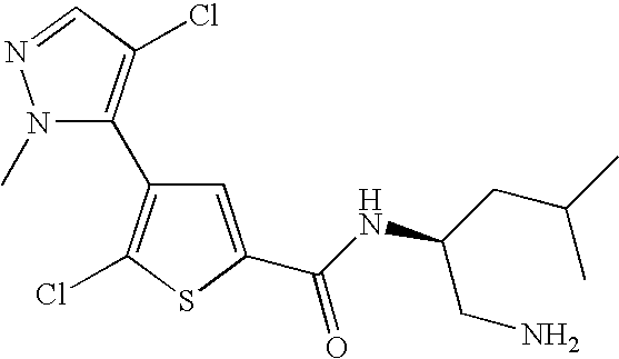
N1(C)C(C2=C(Cl)SC(C(NC(CC(C)C)CN)=O)=C2)=C(Cl)C=N1
